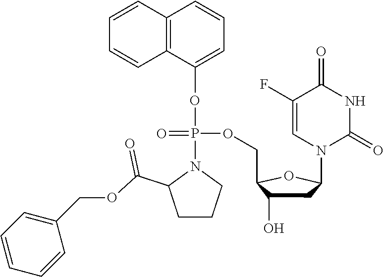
C12=C(C(OP(N3C(C(OCC4=CC=CC=C4)=O)CCC3)(OCC3C(O)CC(N4C(=O)NC(=O)C(F)=C4)O3)=O)=CC=C1)C=CC=C2
